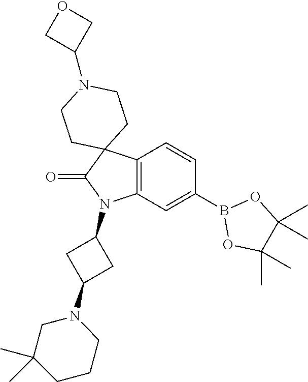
C12=C(C=C(B3OC(C)(C)C(C)(C)O3)C=C1)N(C1CC(N3CC(C)(C)CCC3)C1)C(=O)C21CCN(C2COC2)CC1
